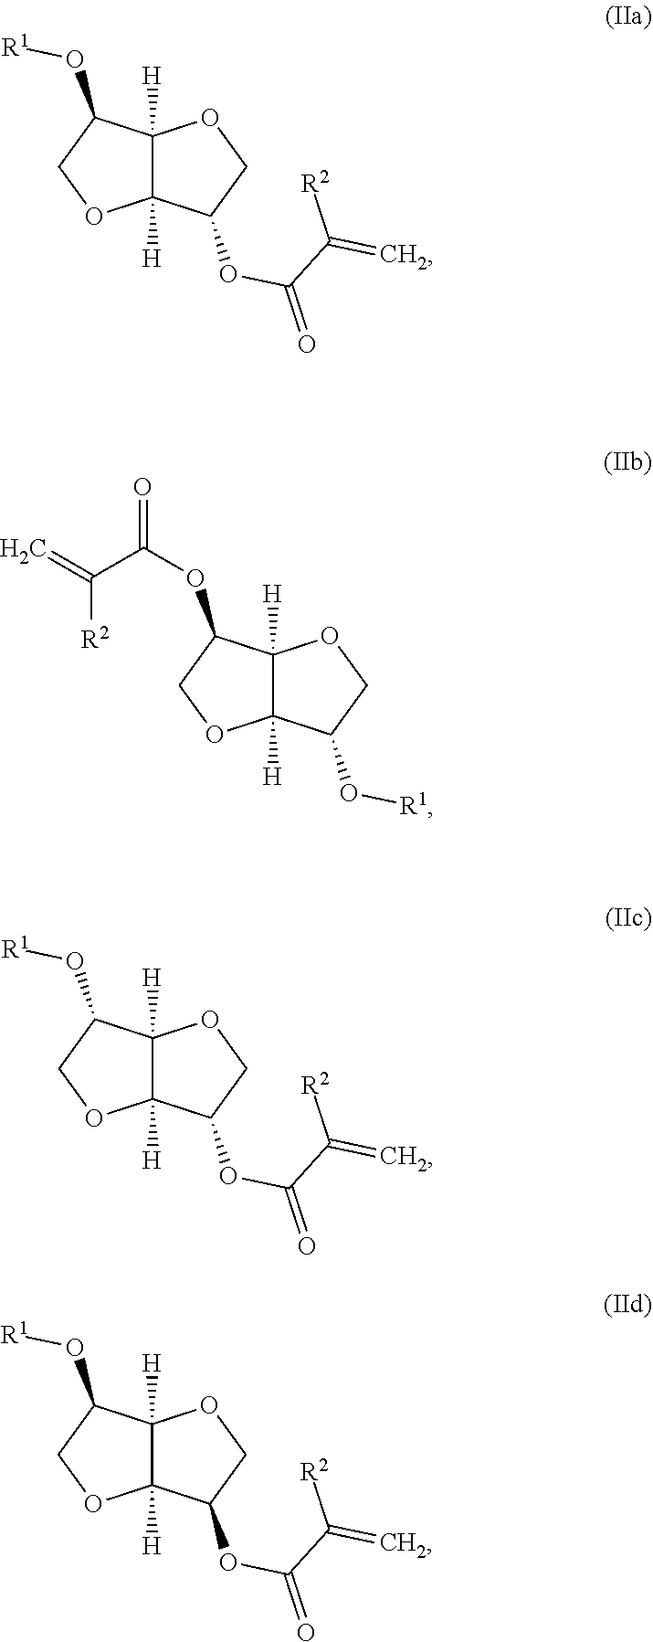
C12([H])C([H])(C(OC(=O)C([R2])=C)CO1)OCC2O[R1].C12([H])C([H])(C(OC(=O)C(=C)[R2])CO1)OCC2O[R1].C12([H])C([H])(C(OC(=O)C([R2])=C)CO1)OCC2O[R1].C12([H])C([H])(C(OC(=O)C([R2])=C)CO1)OCC2O[R1]
